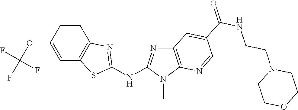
O(C1=CC2=C(C=C1)N=C(NC1=NC3=C(N1C)N=CC(C(NCCN1CCOCC1)=O)=C3)S2)C(F)(F)F
